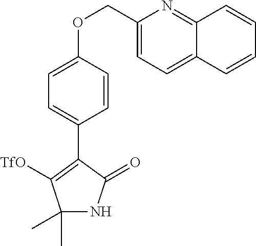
C1(COC2=CC=C(C3=C([TfO])C(C)(C)NC3=O)C=C2)=CC=C2C(=N1)C=CC=C2
